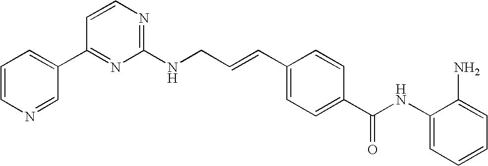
C1(NC(C2=CC=C(C=CCNC3=NC=CC(C4=CC=CN=C4)=N3)C=C2)=O)=CC=CC=C1N
